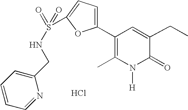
C1(C2=CC=C(S(NCC3=CC=CC=N3)(=O)=O)O2)=C(C)N([H])C(=O)C(CC)=C1.Cl
